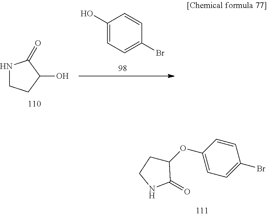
C1=CC(OC2CCNC2=O)=CC=C1Br.N1CCC(O)C1=O.C1(O)=CC=C(Br)C=C1
